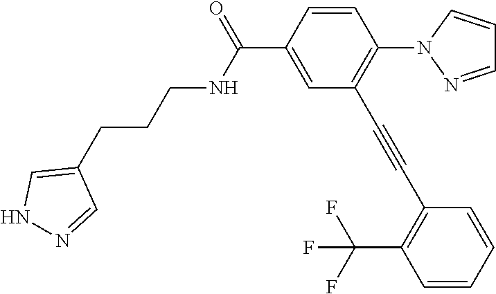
C1=CC(C(=O)NCCCC2=CNN=C2)=CC(C#CC2=C(C(F)(F)F)C=CC=C2)=C1N1N=CC=C1
